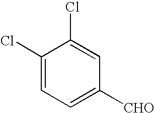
C1=C([CHO])C=C(Cl)C(Cl)=C1
